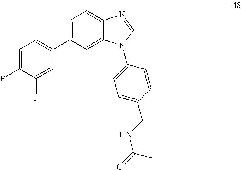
C1=C(C2=CC=C(F)C(F)=C2)C=C2C(=C1)N=CN2C1=CC=C(CNC(C)=O)C=C1
